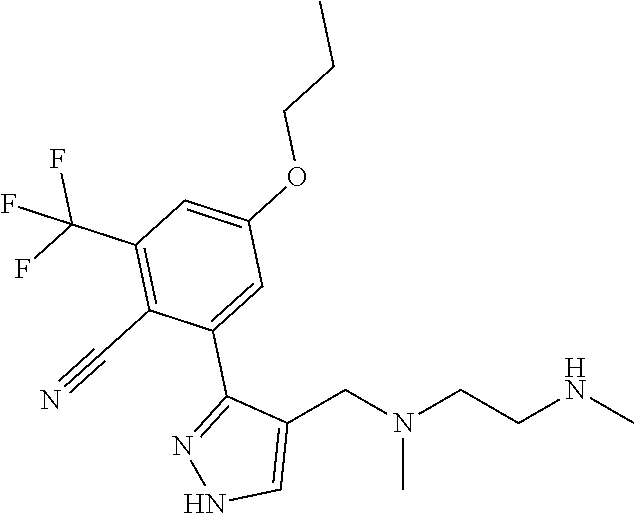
C1(CN(CCNC)C)=CNN=C1C1=CC(OCCC)=CC(C(F)(F)F)=C1C#N
